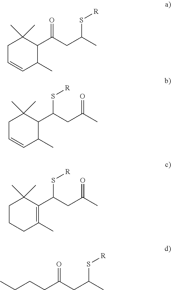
C1C=CC(C)C(C(CC(C)S[R])=O)C1(C)C.C1C=CC(C)C(C(CC(C)=O)S[R])C1(C)C.C1CCC(C)=C(C(CC(C)=O)S[R])C1(C)C.C(CC(C)S[R])(=O)CCCC
